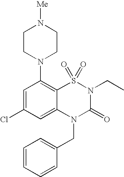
C1=C(Cl)C=C2C(=C1N1CCN([Me])CC1)S(=O)(=O)N(CC)C(=O)N2CC1=CC=CC=C1
